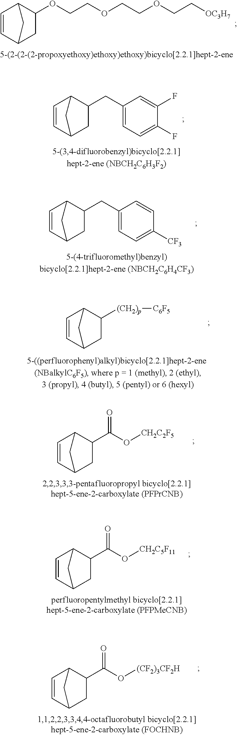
C1=CC2CC(OCCOCCOCC[OC3H7])C1C2.C1=CC2CC(CC3=CC=C(F)C(F)=C3)C1C2.C1=CC2CC(CC3=CC=C([CF3])C=C3)C1C2.C1=CC2CC([(CH2)p][C6F5])C1C2.C1=CC2CC(C(O[CH2C2F5])=O)C1C2.C1=CC2CC(C(O[CH2C5F11])=O)C1C2.C1=CC2CC(C(O[(CF2)3CF2H])=O)C1C2
